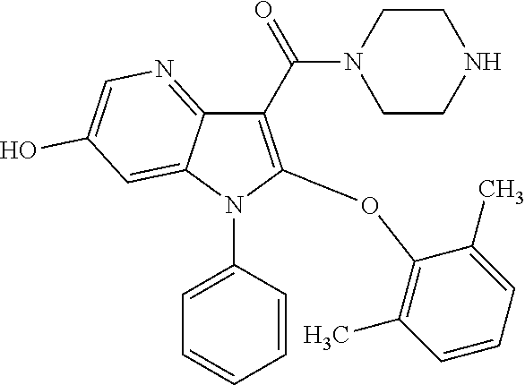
C1(C(=O)N2CCNCC2)=C(OC2=C(C)C=CC=C2C)N(C2=CC=CC=C2)C2=CC(O)=CN=C12
